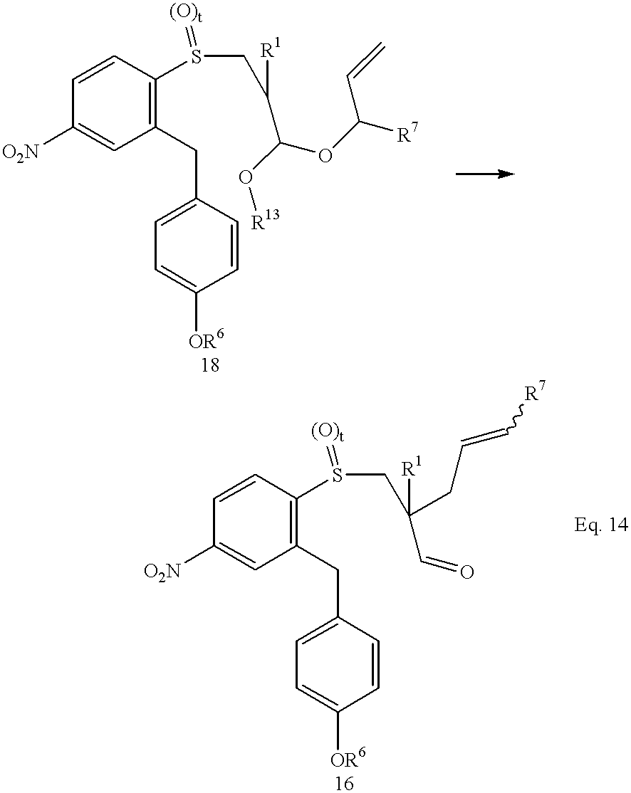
C1=C(CC2=C(S(CC([R1])C(OC([R7])C=C)O[R13])=[(O)t])C=CC([O2N])=C2)C=CC([OR6])=C1.C1=C(CC2=C(S(CC(CC=C[R7])([R1])C=O)=[(O)t])C=CC([O2N])=C2)C=CC([OR6])=C1
